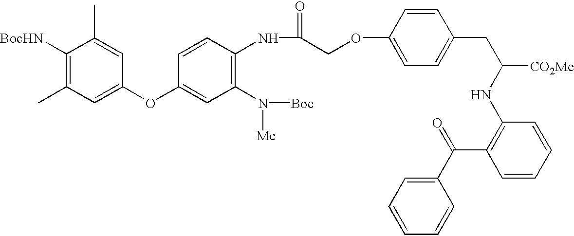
[BocHN]C1=C(C)C=C(OC2=CC(N([Me])[Boc])=C(NC(COC3=CC=C(CC(NC4=C(C(C5=CC=CC=C5)=O)C=CC=C4)[CO2Me])C=C3)=O)C=C2)C=C1C
